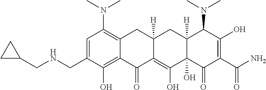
C1=C(CNCC2CC2)C(O)=C2C(=C1N(C)C)CC1([H])C(=C(O)C3(O)C([H])(C1)C(N(C)C)C(O)=C(C(=O)N)C3=O)C2=O
